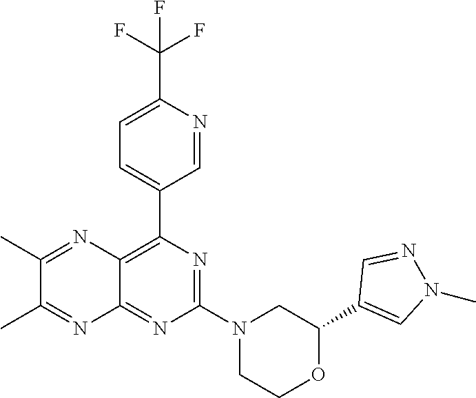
C1(C2=CN(C)N=C2)OCCN(C2=NC(C3=CC=C(C(F)(F)F)N=C3)=C3C(=N2)N=C(C)C(C)=N3)C1
